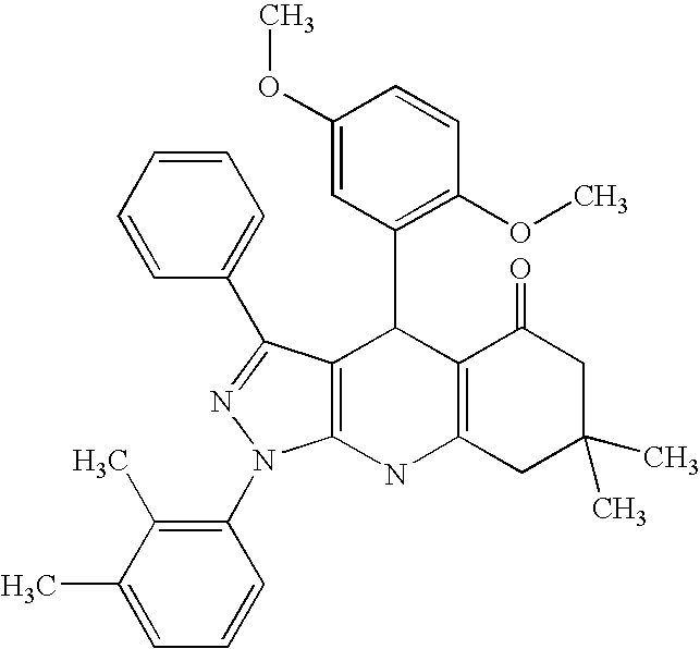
C12=C(NC3=C(C1C1=C(OC)C=CC(OC)=C1)C(C1=CC=CC=C1)=NN3C1=C(C)C(C)=CC=C1)CC(C)(C)CC2=O
